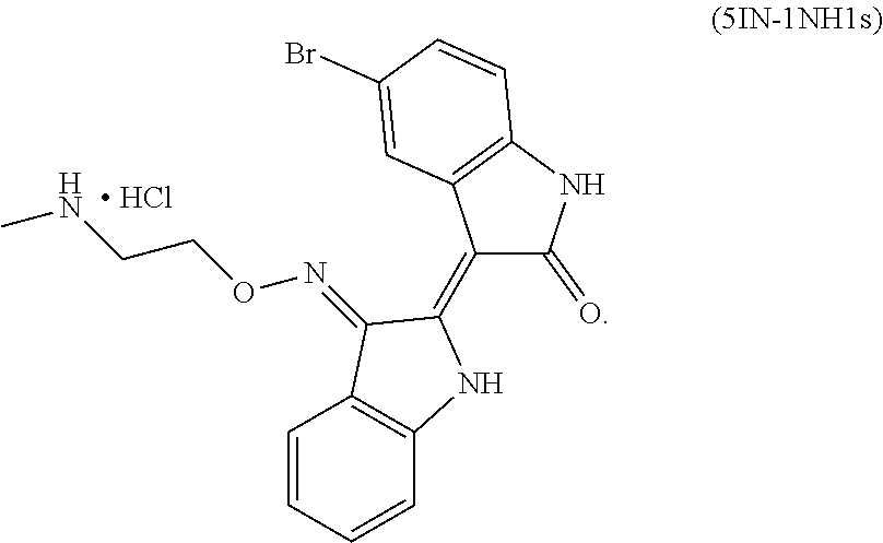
[ HCl].C1=CC=CC2=C1C(=NOCCNC)C(=C1C(=O)NC3=C1C=C(Br)C=C3)N2
